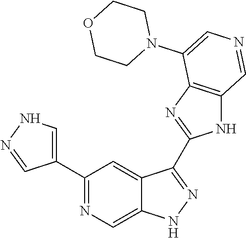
C1(C2=CNN=C2)=NC=C2C(=C1)C(C1=NC3=C(N1)C=NC=C3N1CCOCC1)=NN2
